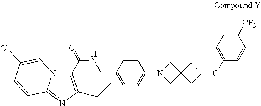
C(=O)(NCC1=CC=C(N2CC3(C2)CC(OC2=CC=C([CF3])C=C2)C3)C=C1)C1=C(CC)N=C2N1C=C(Cl)C=C2
